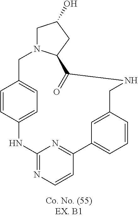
N1C2=NC=CC(=N2)C2=CC=CC(=C2)CNC(=O)C2N(CC3=CC=C1C=C3)CC(O)C2
